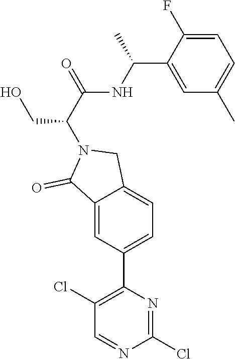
C1(Cl)=NC(C2=CC=C3C(=C2)C(=O)N(C(CO)C(NC(C)C2=CC(C)=CC=C2F)=O)C3)=C(Cl)C=N1
